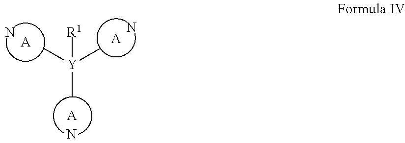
[A].N.[A].N.[Y](C)(C)(C)[R1].[A].N
